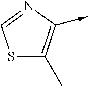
S1C(C)=C(->C)N=C1
